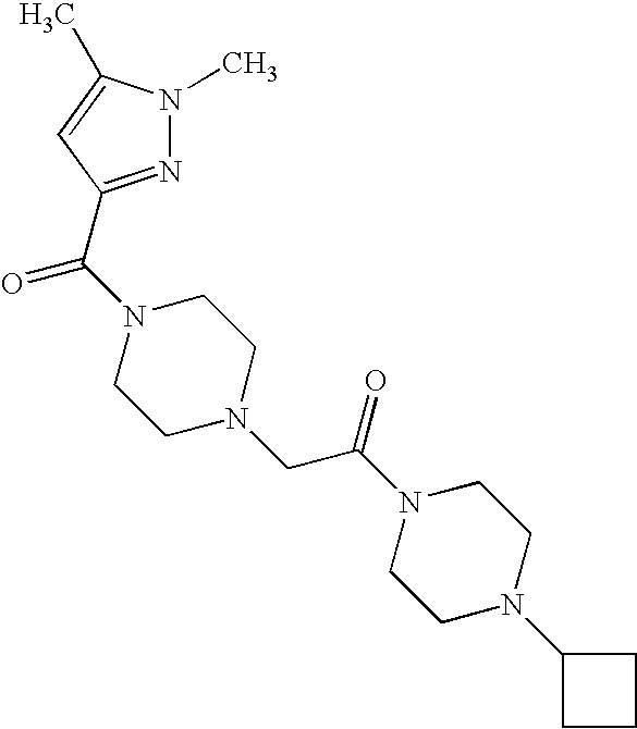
N1=C(C(N2CCN(CC(N3CCN(C4CCC4)CC3)=O)CC2)=O)C=C(C)N1C
